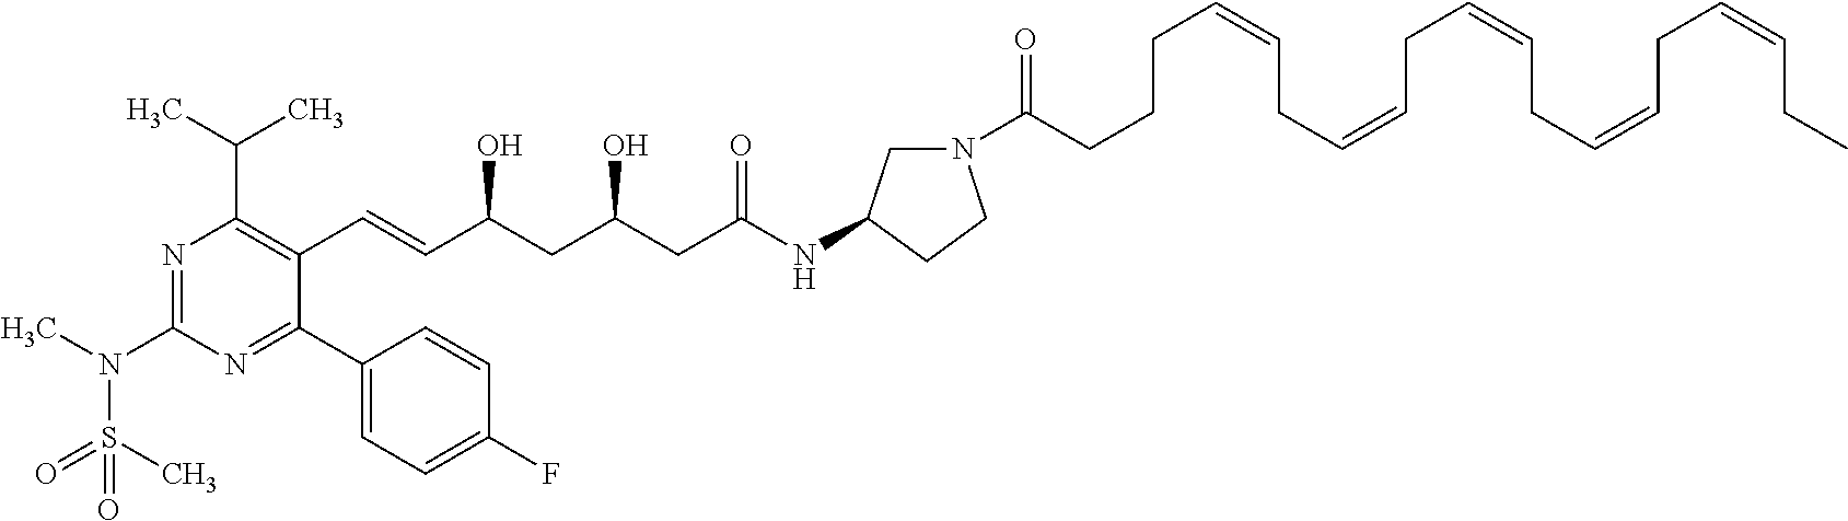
N1=C(N(C)S(C)(=O)=O)N=C(C2=CC=C(F)C=C2)C(C=CC(CC(CC(NC2CN(C(CCCC=CCC=CCC=CCC=CCC=CCC)=O)CC2)=O)O)O)=C1C(C)C
